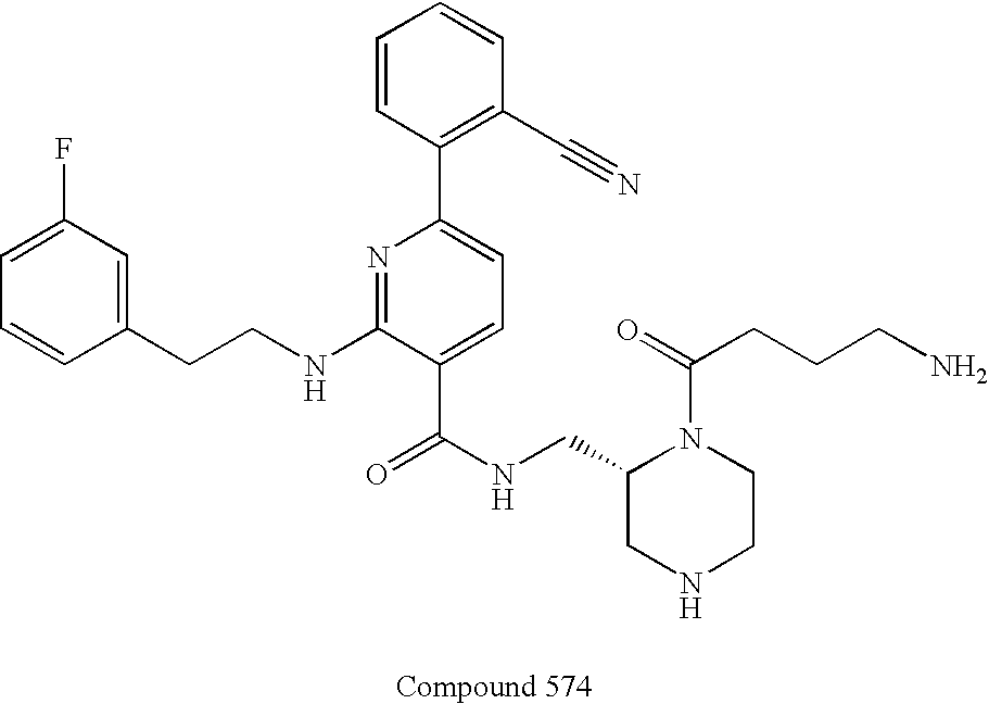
C1=C(F)C=C(CCNC2=NC(C3=C(C#N)C=CC=C3)=CC=C2C(NCC2CNCCN2C(=O)CCCN)=O)C=C1
